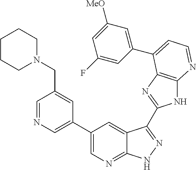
C1(C2=CN=CC(CN3CCCCC3)=C2)=CN=C2C(=C1)C(C1=NC3=C(N1)N=CC=C3C1=CC([MeO])=CC(F)=C1)=NN2
